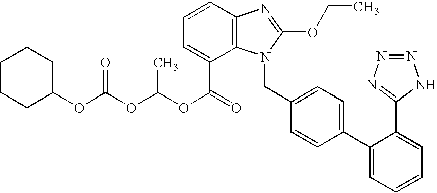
C1CCC(OC(OC(OC(=O)C2=CC=CC3=C2N(CC2=CC=C(C4=CC=CC=C4C4=NN=NN4)C=C2)C(OCC)=N3)C)=O)CC1
